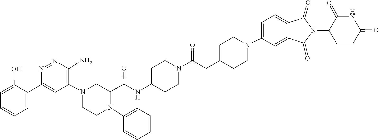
C1=CC=CC=C1N1C(C(NC2CCN(C(CC3CCN(C4=CC=C5C(=O)N(C6CCC(=O)NC6=O)C(=O)C5=C4)CC3)=O)CC2)=O)CN(C2=C(N)N=NC(C3=CC=CC=C3O)=C2)CC1
